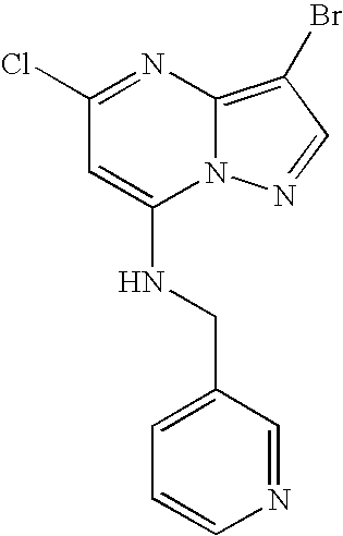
ClC1=NC2=C(Br)C=NN2C(NCC2=CC=CN=C2)=C1
